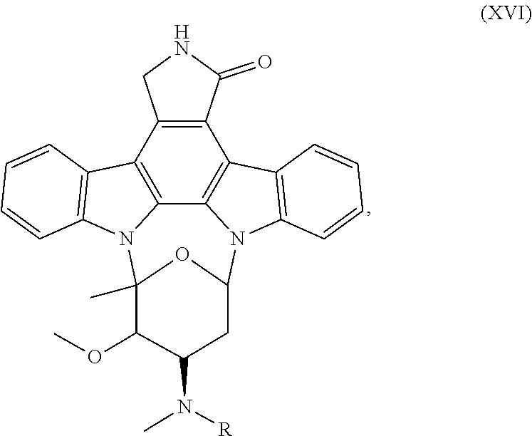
C12=C3C4=C(C5=C1CNC5=O)C1=C(N4C4OC(C)(N3C3=C2C=CC=C3)C(OC)C(N(C)[R])C4)C=CC=C1
